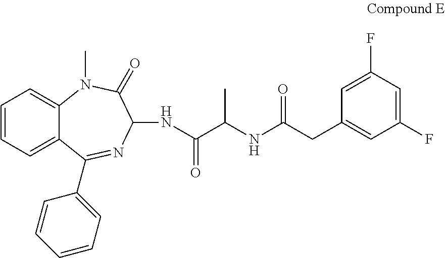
C1=CC=C(C2=NC(NC(C(NC(CC3=CC(F)=CC(F)=C3)=O)C)=O)C(=O)N(C)C3=CC=CC=C32)C=C1
